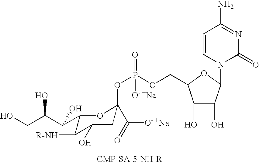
C1(C(C(CO)O)O)C([R-NH])C(O)CC(OP(=O)(OCC2C(O)C(O)C(N3C(=O)N=C(N)C=C3)O2)[O- +Na])(C(=O)[O- +Na])O1
